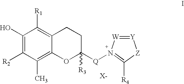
C1(O)=C([R2])C(C)=C2C(=C1[R1])CCC([Q][N+]1=C([R4])[Z][Y]=[W]1)([R3])O2.[X-]
